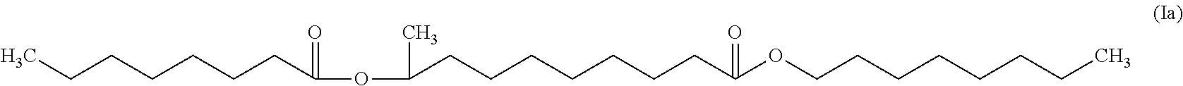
CCCCCCCC(=O)OC(C)CCCCCCCC(=O)OCCCCCCCC
